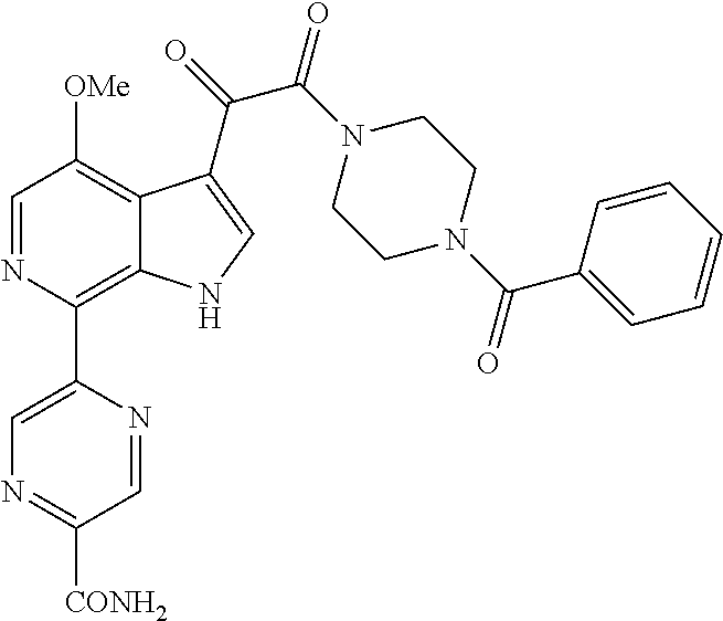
C1=NC(C2=CN=C([CONH2])C=N2)=C2C(=C1[OMe])C(C(=O)C(N1CCN(C(C3=CC=CC=C3)=O)CC1)=O)=CN2
